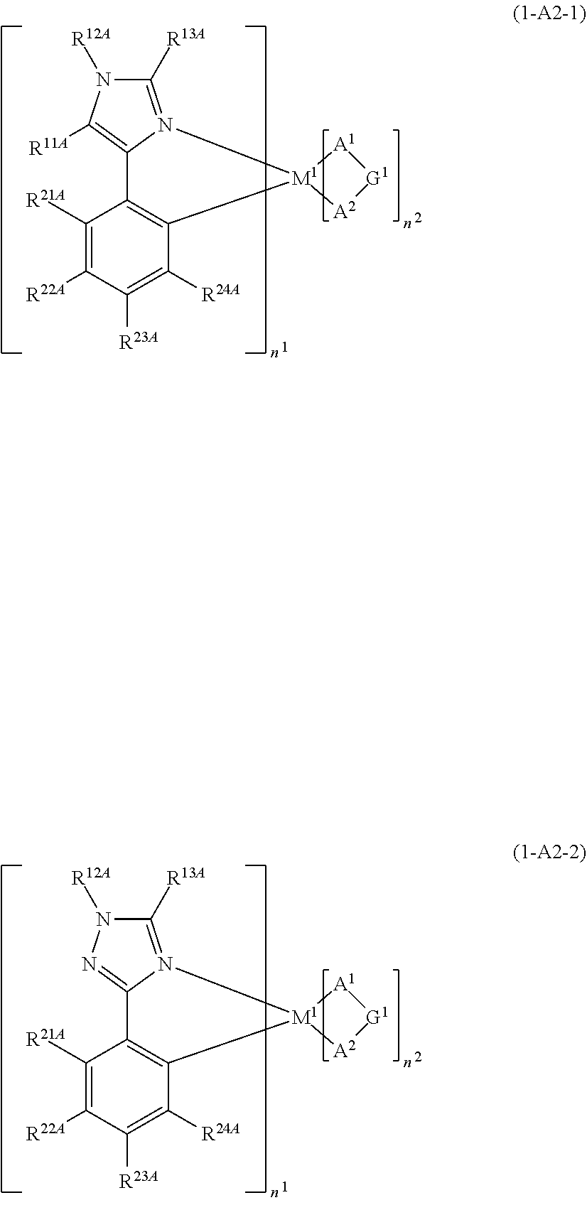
C12=C([M1]3([A2][G1][A1]3)N3=C([R13A])N([R12A])C([R11A])=C13)C([R24A])=C([R23A])C([R22A])=C2[R21A].C12=C([M1]3([A2][G1][A1]3)N3=C([R13A])N([R12A])N=C13)C([R24A])=C([R23A])C([R22A])=C2[R21A]
